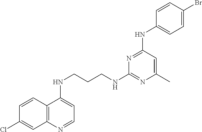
C12=C(N=CC=C1NCCCNC1=NC(C)=CC(NC3=CC=C(Br)C=C3)=N1)C=C(Cl)C=C2
